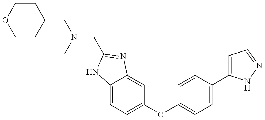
C1(CN(CC2=NC3=CC(OC4=CC=C(C5=CC=NN5)C=C4)=CC=C3N2)C)CCOCC1
